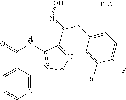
C1(NC(=O)C2=CC=CN=C2)=NON=C1C(=NO)NC1=CC=C(F)C(Br)=C1
